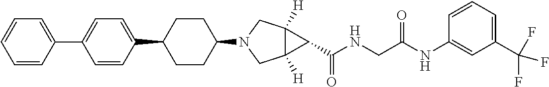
C1(C2CCC(N3CC4([H])C([H])(C3)C4C(NCC(NC3=CC(C(F)(F)F)=CC=C3)=O)=O)CC2)=CC=C(C2=CC=CC=C2)C=C1
